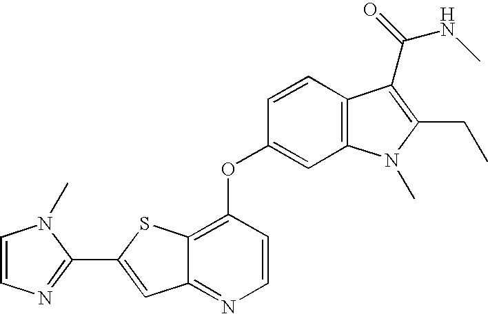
C1=CC2=C(C=C1OC1=C3C(=NC=C1)C=C(C1=NC=CN1C)S3)N(C)C(CC)=C2C(NC)=O
